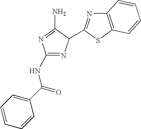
C1(NC(C2=CC=CC=C2)=O)=NC(C2=NC3=C(S2)C=CC=C3)C(N)=N1
